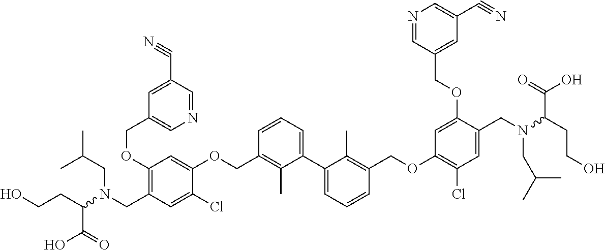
C1(OCC2=CN=CC(C#N)=C2)=C(CN(C(CCO)C(O)=O)CC(C)C)C=C(Cl)C(OCC2=C(C)C(C3=CC=CC(COC4=C(Cl)C=C(CN(C(CCO)C(O)=O)CC(C)C)C(OCC5=CC(C#N)=CN=C5)=C4)=C3C)=CC=C2)=C1
